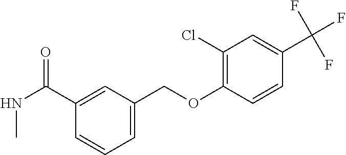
C1(C(NC)=O)=CC(COC2=C(Cl)C=C(C(F)(F)F)C=C2)=CC=C1
